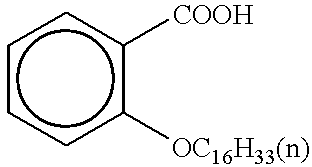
c1ccc([OC16H33(n)])c([COOH])c1
